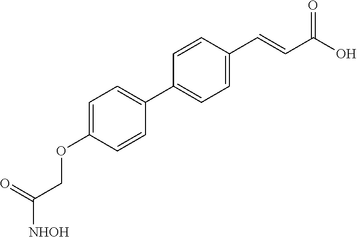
C1=C(OCC(=O)[NHOH])C=CC(C2=CC=C(C=CC(O)=O)C=C2)=C1
